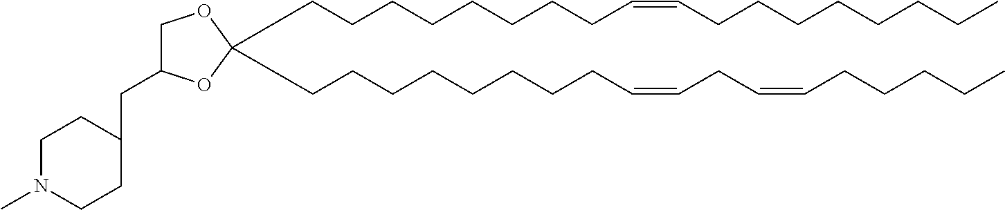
C(CCCCCCCC=CCCCCCCCC)C1(CCCCCCCCC=CCC=CCCCCC)OCC(CC2CCN(C)CC2)O1
